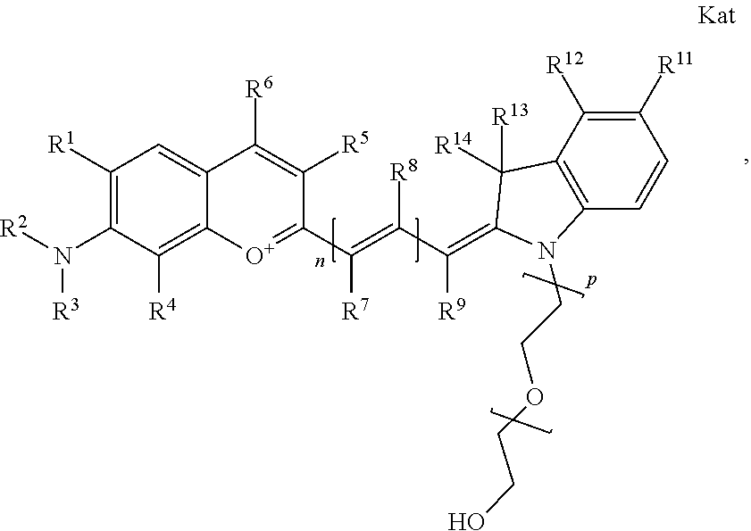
C1([R1])=C(N([R2])[R3])C([R4])=C2C(=C1)C([R6])=C([R5])C(C(=C(C([R9])=C1C([R13])([R14])C3=C(C=CC([R11])=C3[R12])N1CCOCCO)[R8])[R7])=[O+]2
